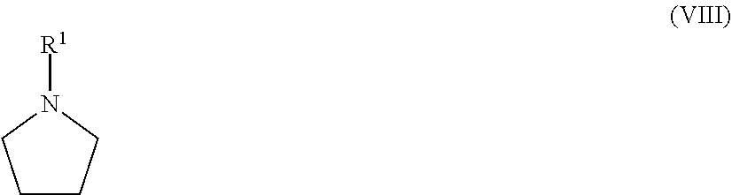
C1CCN([R1])C1
